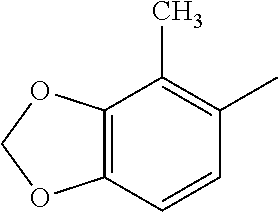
C12=C(C=CC(C)=C1C)OCO2
